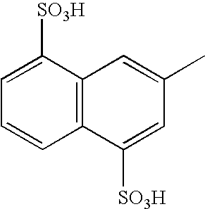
C12=C(C([SO3H])=CC=C1)C=C(C)C=C2[SO3H]
